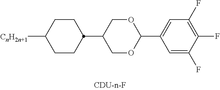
[CnH2n+1]C1CCC(C2COC(C3=CC(F)=C(F)C(F)=C3)OC2)CC1
